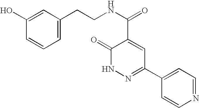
C1=CN=CC=C1C1=NNC(=O)C(C(=O)NCCC2=CC=CC(O)=C2)=C1
